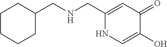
C1(CNCC2CCCCC2)=CC(=O)C(O)=CN1
